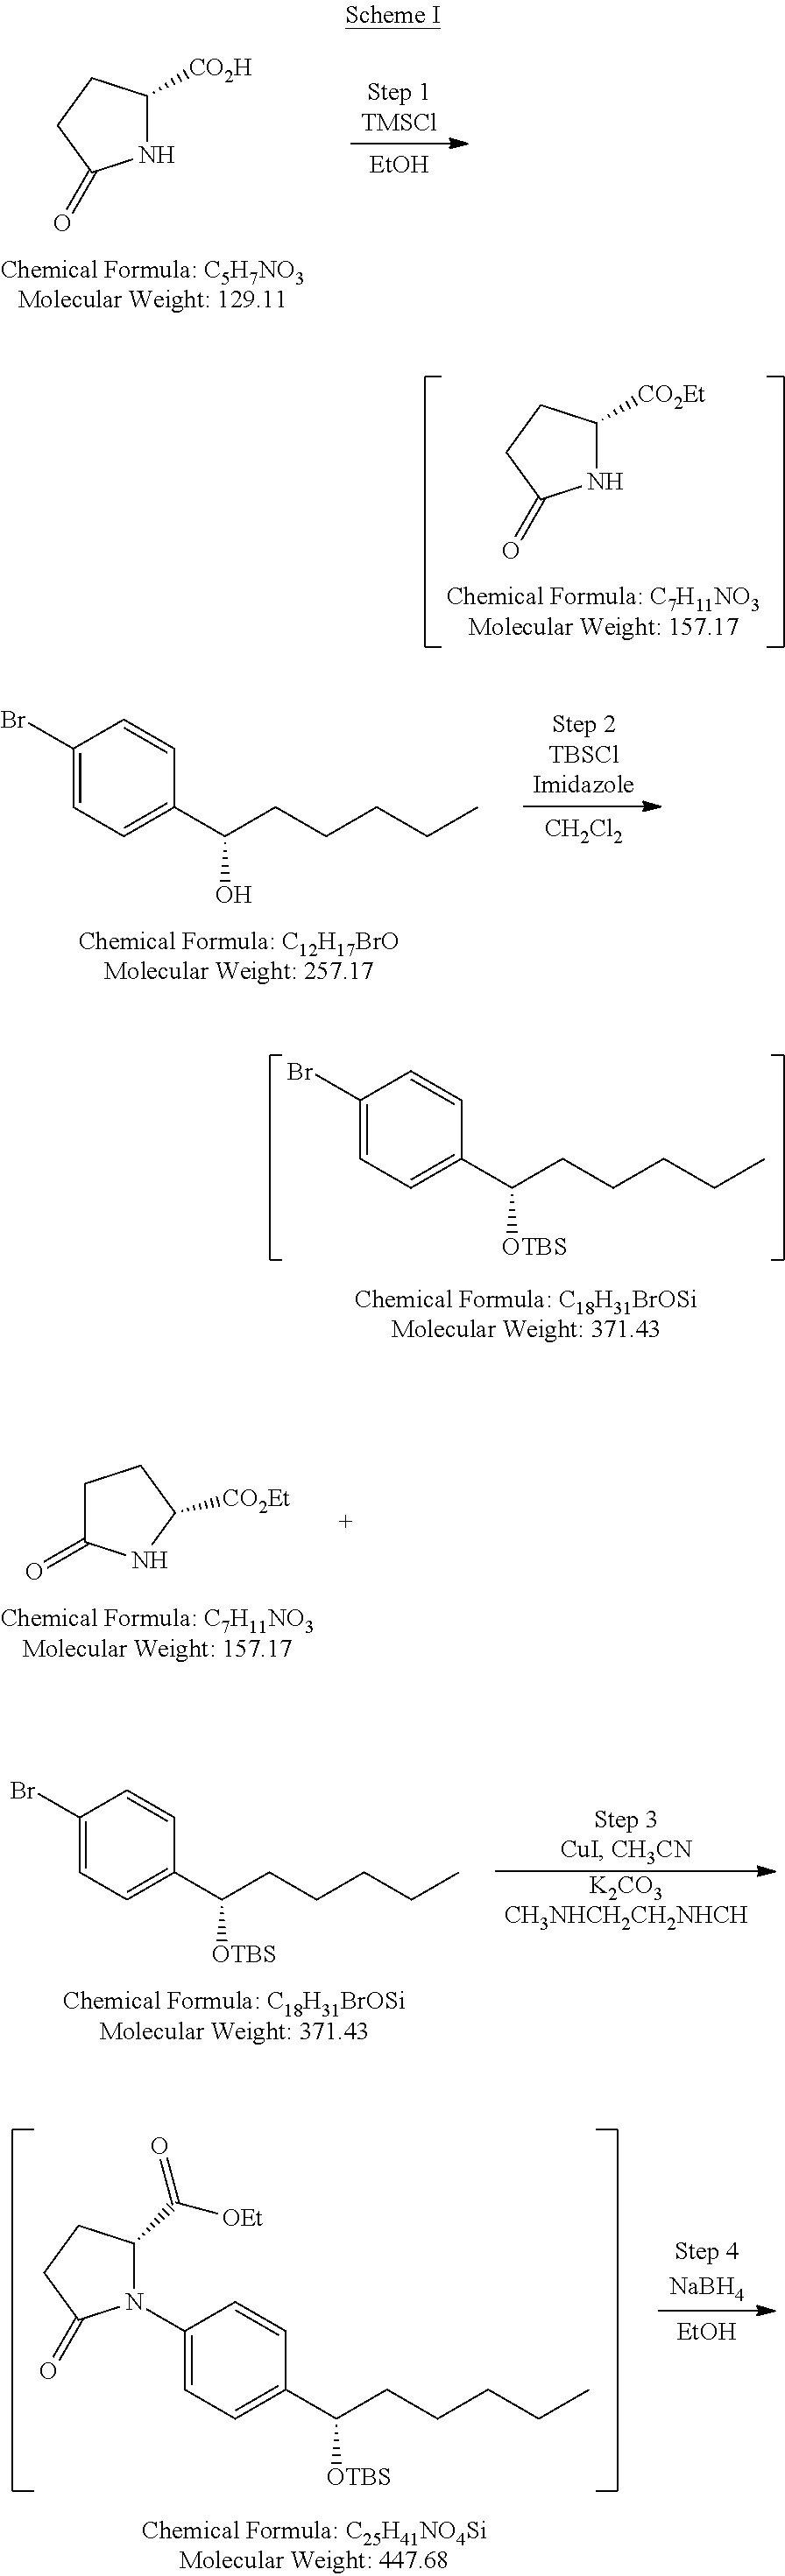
C1(Br)=CC=C(C(CCCCC)[OTBS])C=C1.N1C([CO2H])CCC1=O.[EtOH].N1C([CO2Et])CCC1=O.C1(Br)=CC=C(C(CCCCC)O)C=C1.[CH2Cl2].[K2CO3CH3NHCH2CH2NHCH].C1(Br)=CC=C(C(CCCCC)[OTBS])C=C1.C1(N2C(C(=O)[OEt])CCC2=O)=CC=C(C(CCCCC)[OTBS])C=C1.[EtOH].C1C(=O)NC([CO2Et])C1
